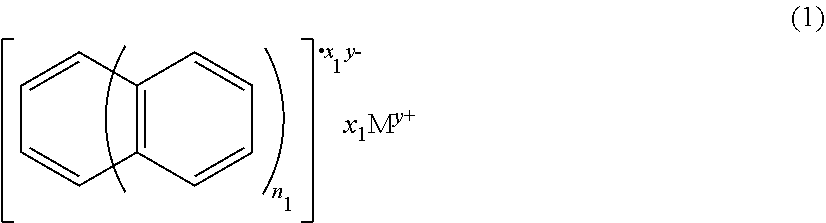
C12=C(C=CC=C1)C=CC=C2
